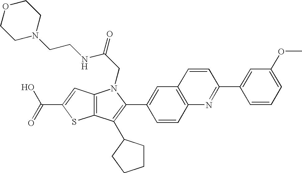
C(C1=CC2=C(S1)C(C1CCCC1)=C(C1=CC3=C(C=C1)N=C(C1=CC(OC)=CC=C1)C=C3)N2CC(=O)NCCN1CCOCC1)(=O)O
